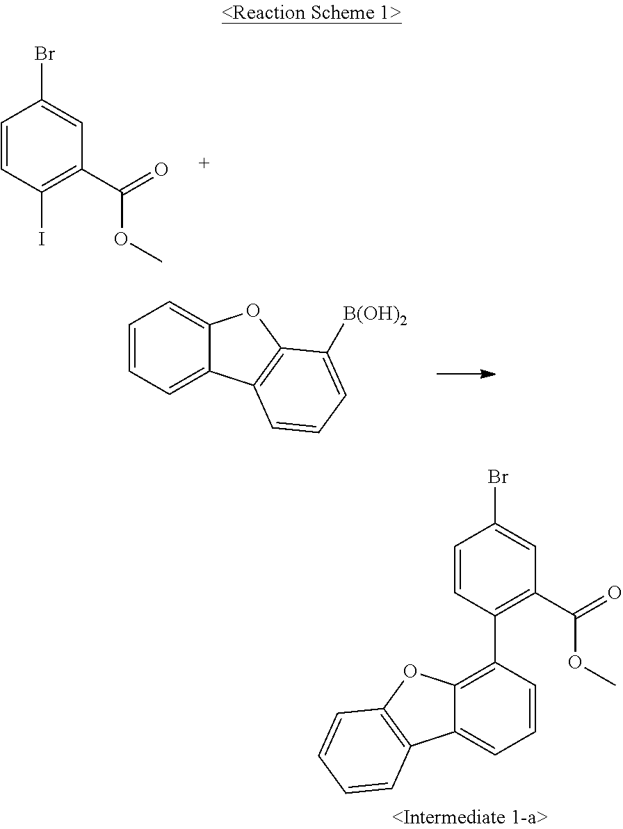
C1=CC(I)=C(C(=O)OC)C=C1Br.C1=CC=C2C(=C1)OC1=C2C=CC=C1[B(OH)2].C1=CC(C2=C3C(=CC=C2)C2=C(O3)C=CC=C2)=C(C(=O)OC)C=C1Br
